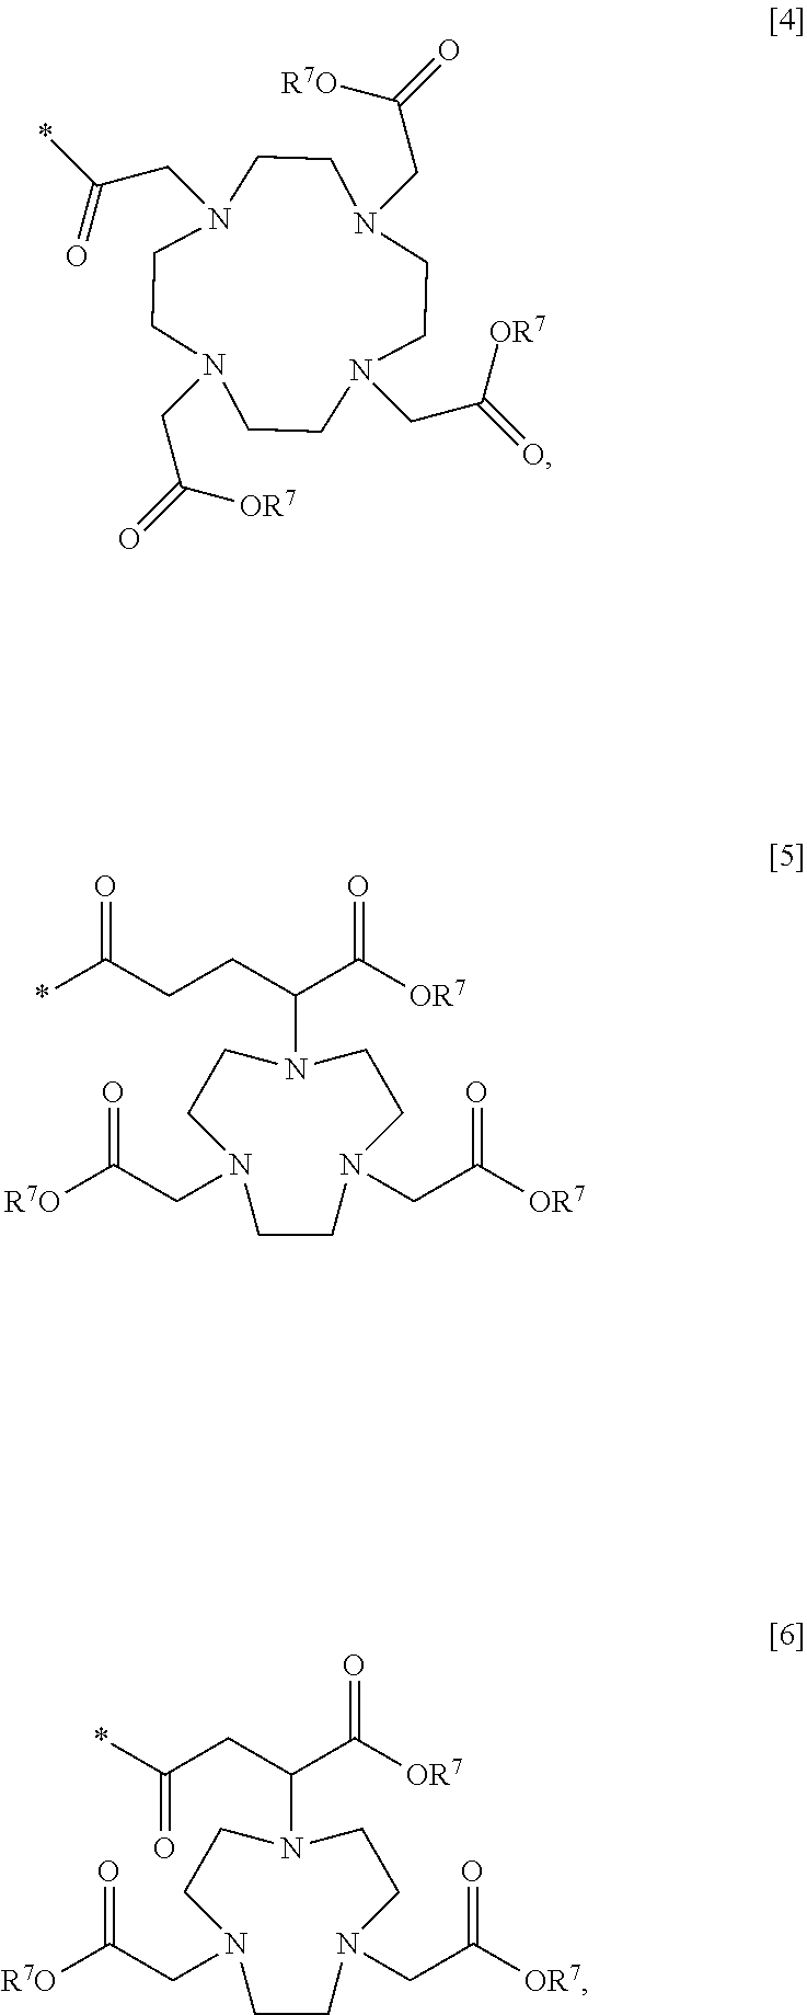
C(N1CCN(CC([OR7])=O)CCN(CC(*)=O)CCN(CC(=O)[R7O])CC1)C(=O)[OR7].C1CN(CC([OR7])=O)CCN(C(CCC(*)=O)C([OR7])=O)CCN1CC([R7O])=O.C1CN(CC([OR7])=O)CCN(C(CC(*)=O)C([OR7])=O)CCN1CC([R7O])=O
